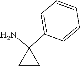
NC1(C2=CC=CC=C2)CC1
